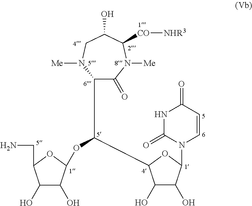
C1(C(OC2C(O)C(O)C(CN)O2)C2C(O)C(O)C(N3C=CC(=O)NC3=O)O2)C(=O)N([Me])C([CO][NHR3])C(O)CN1[Me]
